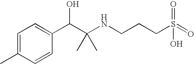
C1=C(C)C=CC(C(C(NCCCS(=O)(O)=O)(C)C)O)=C1
